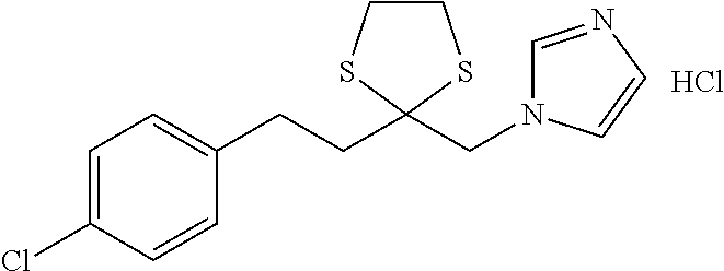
C1=C(Cl)C=CC(CCC2(CN3C=NC=C3)SCCS2)=C1.Cl
